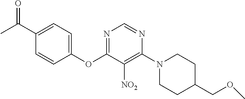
C1(OC2=NC=NC(N3CCC(COC)CC3)=C2[NO2])=CC=C(C(C)=O)C=C1
